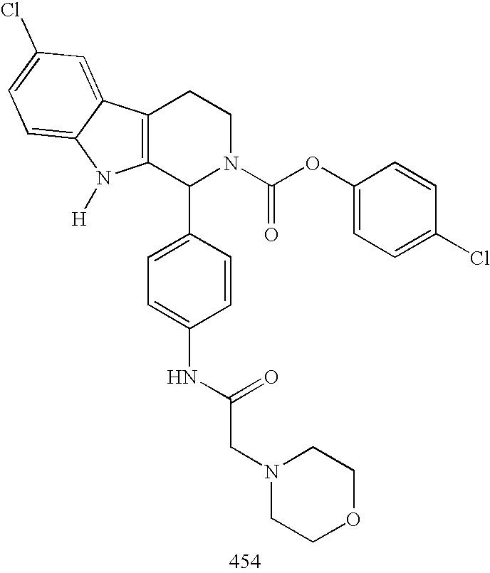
C12=C(C(C3=CC=C(NC(CN4CCOCC4)=O)C=C3)N(C(OC3=CC=C(Cl)C=C3)=O)CC1)N([H])C1=CC=C(Cl)C=C21
